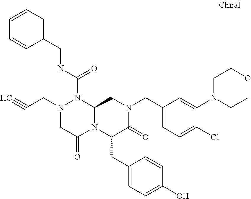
N1(CC#C)CC(=O)N2C(N1C(NCC1=CC=CC=C1)=O)CN(CC1=CC=C(Cl)C(N3CCOCC3)=C1)C(=O)C2CC1=CC=C(O)C=C1
